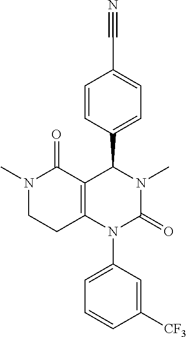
C1=CC(C2C3=C(CCN(C)C3=O)N(C3=CC=CC([CF3])=C3)C(=O)N2C)=CC=C1C#N
